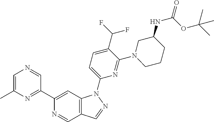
C1=C(C)N=C(C2=CC3=C(C=N2)C=NN3C2=CC=C(C(F)F)C(N3CCCC(NC(=O)OC(C)(C)C)C3)=N2)C=N1
